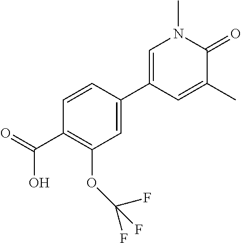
C1(C(=O)O)=C(OC(F)(F)F)C=C(C2=CN(C)C(=O)C(C)=C2)C=C1
